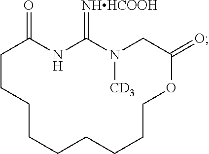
N1C(=[NHHCOOH])N([CD3])CC(=O)OCCCCCCCCCC1=O
